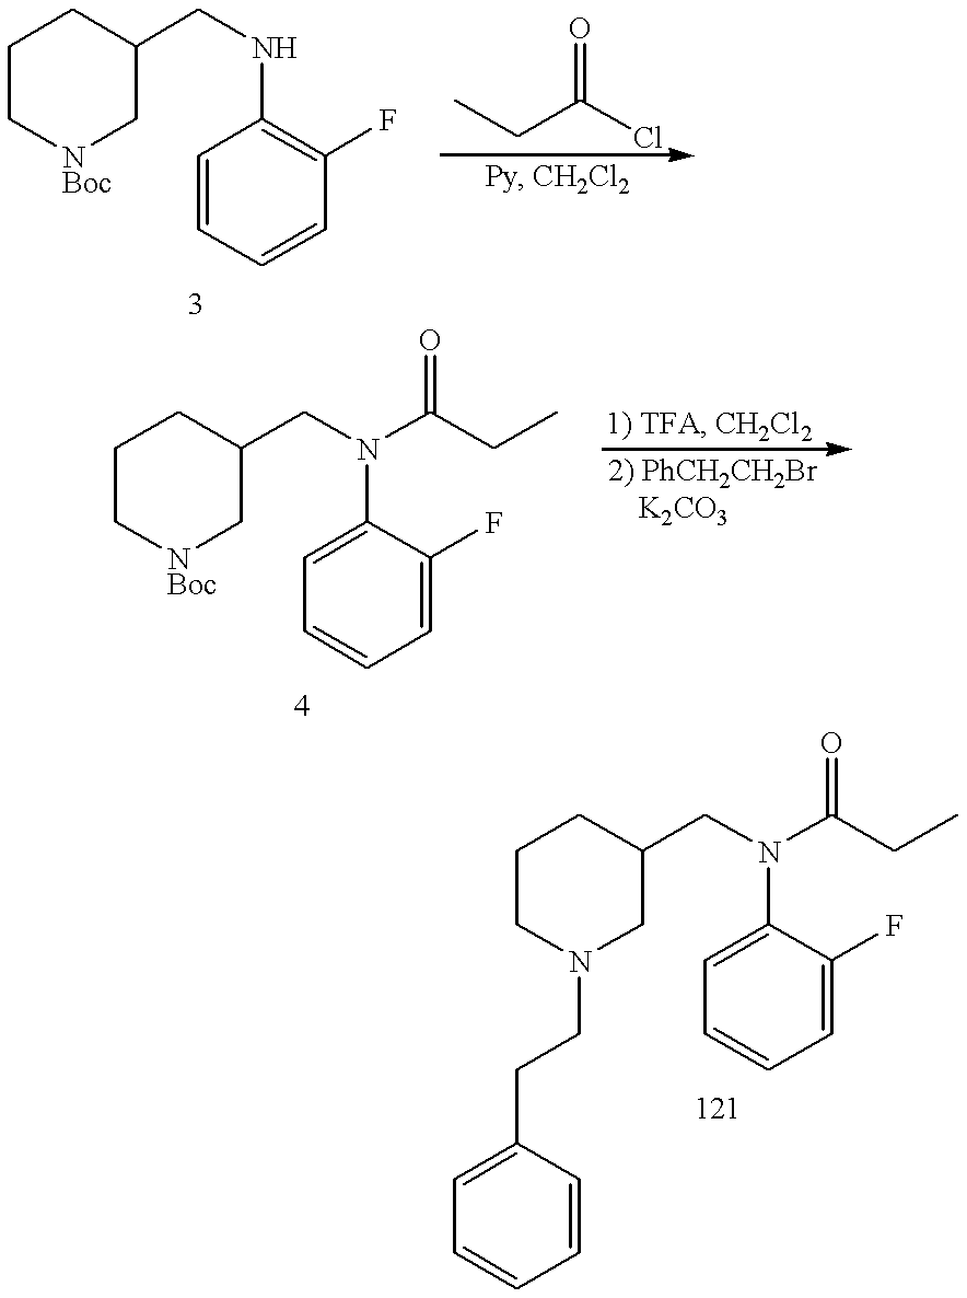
C1C[NBoc]CC(CNC2=C(F)C=CC=C2)C1.CCC(Cl)=O.C1C[NBoc]CC(CN(C2=CC=CC=C2F)C(CC)=O)C1.C1CN(CCC2=CC=CC=C2)CC(CN(C2=CC=CC=C2F)C(CC)=O)C1
